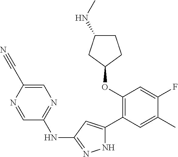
C1(OC2=C(C3=CC(NC4=NC=C(C#N)N=C4)=NN3)C=C(C)C(F)=C2)CCC(NC)C1
